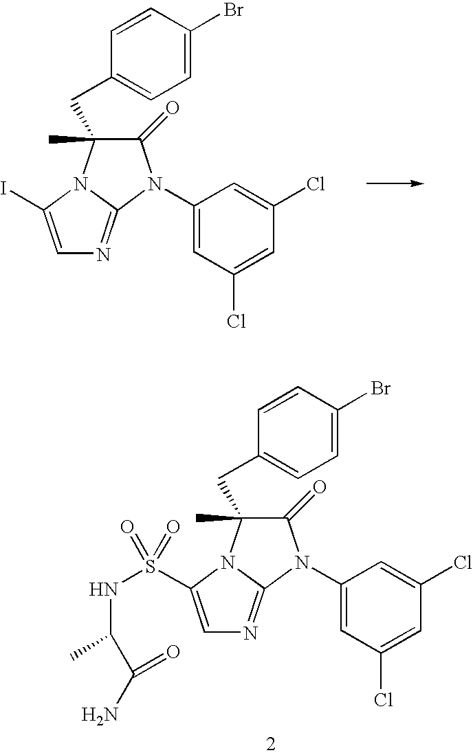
C1(=O)C(C)(CC2=CC=C(Br)C=C2)N2C(=NC=C2I)N1C1=CC(Cl)=CC(Cl)=C1.C1(=O)C(C)(CC2=CC=C(Br)C=C2)N2C(=NC=C2S(=O)(=O)NC(C)C(N)=O)N1C1=CC(Cl)=CC(Cl)=C1
